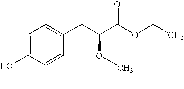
OC1=CC=C(CC(C(OCC)=O)OC)C=C1I
